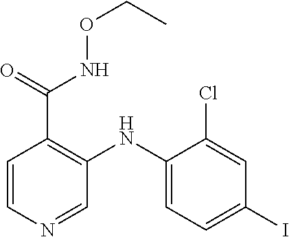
C(C1=C(NC2=CC=C(I)C=C2Cl)C=NC=C1)(=O)NOCC
